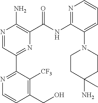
N1=CC(C2=NC=CC(CO)=C2[CF3])=NC(C(NC2=NC=CC=C2N2CCC(N)(C)CC2)=O)=C1N
